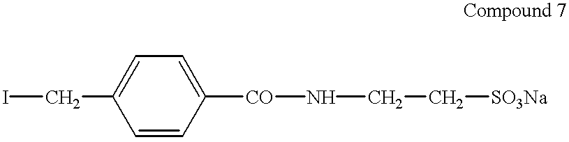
ICC1=CC=C([CO]NCC[SO3Na])C=C1
